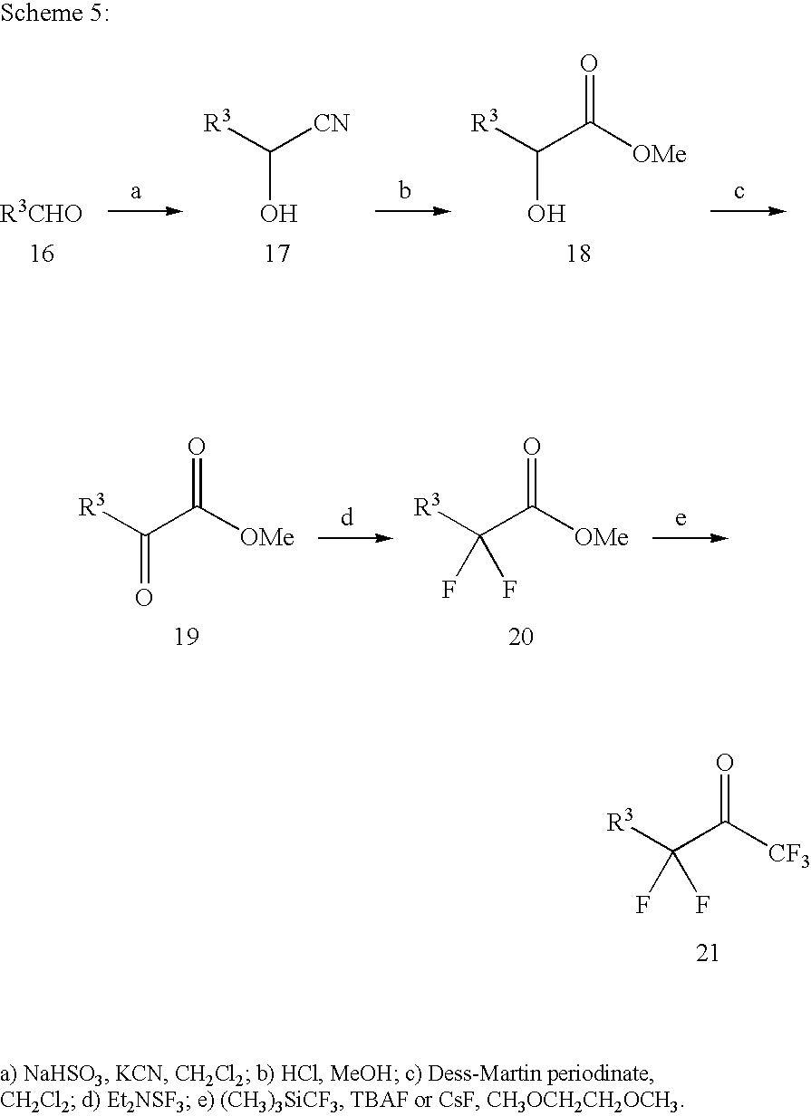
[R3]C(C([CF3])=O)(F)F.[R3]C(C([OMe])=O)=O.[R3]C(C([OMe])=O)(F)F.[R3]C([CN])O.[R3]C(C([OMe])=O)O
